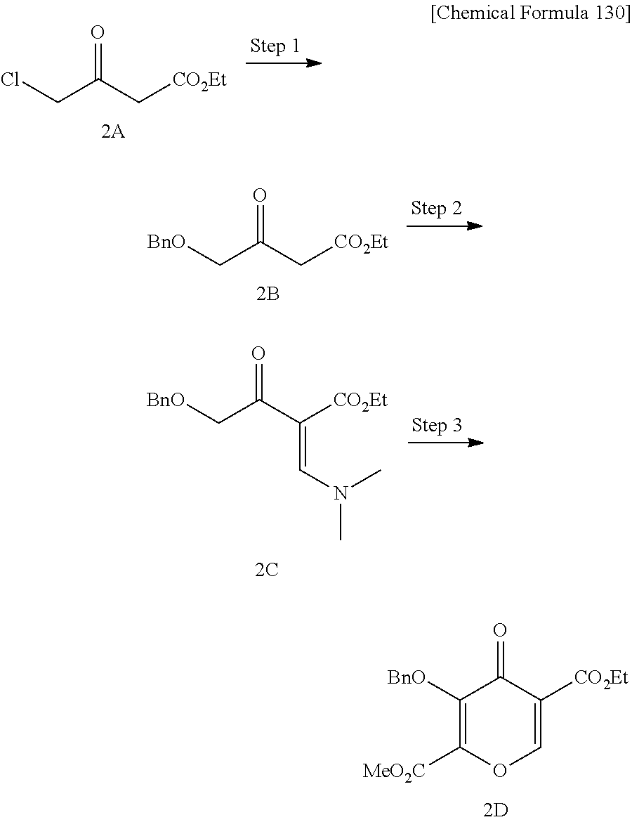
C(C(C[CO2Et])=O)Cl.C(C(C[CO2Et])=O)[BnO].C(C(C([CO2Et])=CN(C)C)=O)[BnO].C1([BnO])=C([MeO2C])OC=C([CO2Et])C1=O
